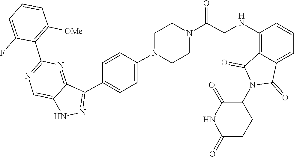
C1(=O)CCC(N2C(=O)C3=C(NCC(N4CCN(C5=CC=C(C6=NNC7=CN=C(C8=C([OMe])C=CC=C8F)N=C76)C=C5)CC4)=O)C=CC=C3C2=O)C(=O)N1
